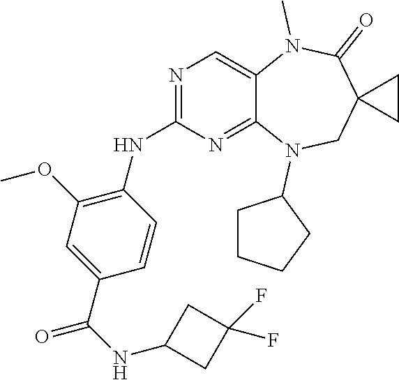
C1(C(NC2CC(F)(F)C2)=O)=CC(OC)=C(NC2=NC=C3C(=N2)N(C2CCCC2)CC2(C(=O)N3C)CC2)C=C1
